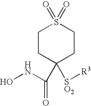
C1CC(C(=O)NO)([SO2][R3])CCS1(=O)=O
